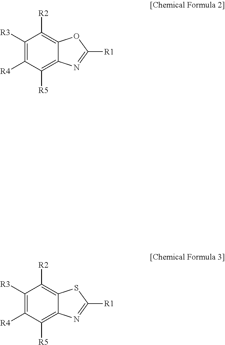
C1([R3])=C([R4])C([R5])=C2C(=C1[R2])OC([R1])=N2.C1([R3])=C([R4])C([R5])=C2C(=C1[R2])SC([R1])=N2
